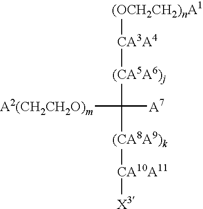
[(OCH2CH2)nA1][CA3A4][(CA5A6)j]C([A2(CH2CH2O)m])([A7])[(CA8A9)k][CA10A11][X3]
